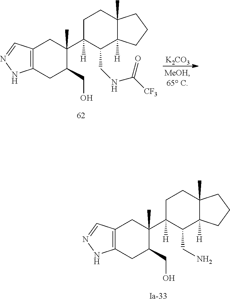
[K2CO3].C1C(CO)C(C)(C2([H])CCC3(C)CCCC3([H])C2CNC([CF3])=O)CC2=C1NN=C2.C1C(CO)C(C)(C2([H])CCC3(C)CCCC3([H])C2CN)CC2=C1NN=C2
